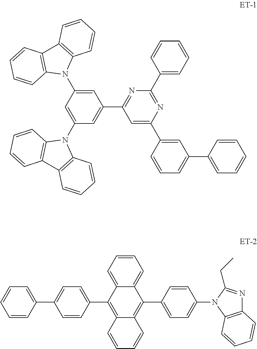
C1(N2C3=C(C4=C2C=CC=C4)C=CC=C3)=CC(N2C3=C(C4=C2C=CC=C4)C=CC=C3)=CC(C2=NC(C3=CC=CC=C3)=NC(C3=CC(C4=CC=CC=C4)=CC=C3)=C2)=C1.C1=CC(C2=CC=C(C3=C4C(=C(C5=CC=C(N6C7=C(N=C6CC)C=CC=C7)C=C5)C5=CC=CC=C35)C=CC=C4)C=C2)=CC=C1
